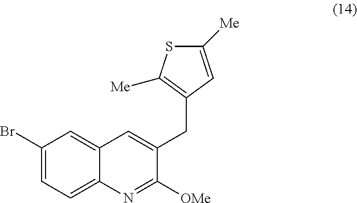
C1(CC2=CC3=CC(Br)=CC=C3N=C2[OMe])=C([Me])SC([Me])=C1
